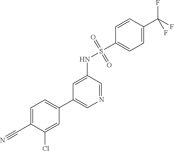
C1=C(C#N)C(Cl)=CC(C2=CN=CC(NS(C3=CC=C(C(F)(F)F)C=C3)(=O)=O)=C2)=C1
